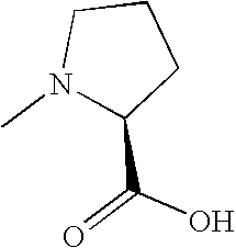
C1CN(C)C(C(=O)O)C1
